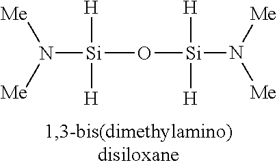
[Si](O[Si](N([Me])[Me])([H])[H])([H])([H])N([Me])[Me]
